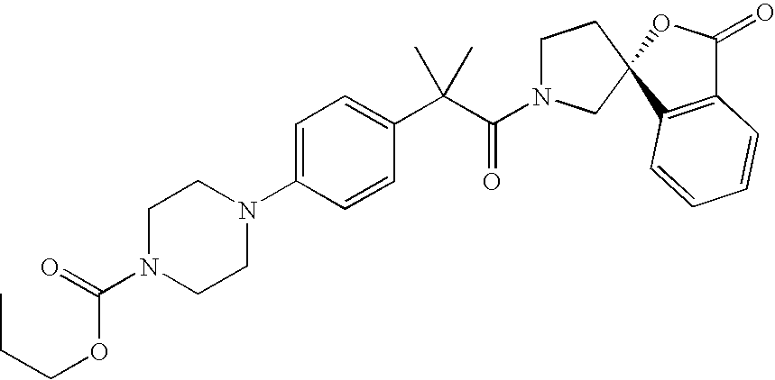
C1=C(N2CCN(C(=O)OCCC)CC2)C=CC(C(C(=O)N2CCC3(C2)C2=C(C(=O)O3)C=CC=C2)(C)C)=C1
